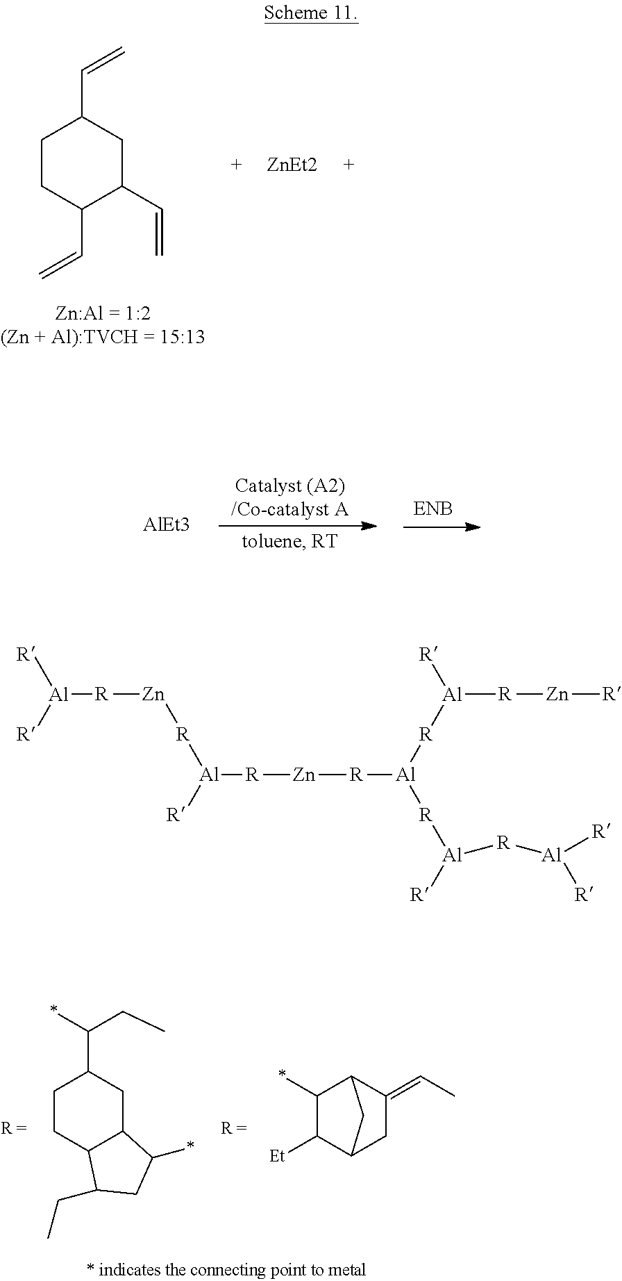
C1CC(C=C)C(C=C)CC1C=C.[ZnEt2].[AlEt3].C1CC2C(CC1C(CC)*)C(*)CC2CC.C1(*)C([Et])C2CC(=CC)C1C2.[Al]([R][Zn][R][Al]([R][Al]([R])[R][Zn][R])[R][Al]([R])[R][Al]([R])[R])([R])[R][Zn][R][Al]([R])[R]
